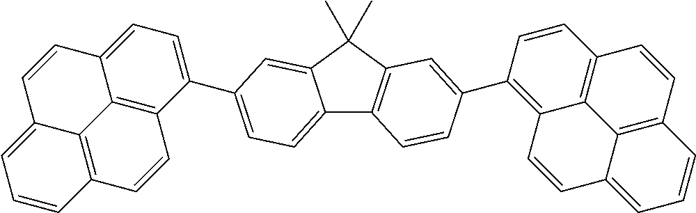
C12=CC=C(C3=CC=C4C5=C3C=CC3=C5C(=CC=C3)C=C4)C=C1C(C)(C)C1=C2C=CC(C2=C3C4=C(C=C2)C=CC2=C4C(=CC=C2)C=C3)=C1
